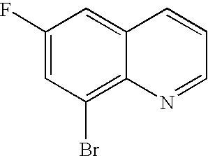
C1(F)=CC(Br)=C2C(=C1)C=CC=N2
